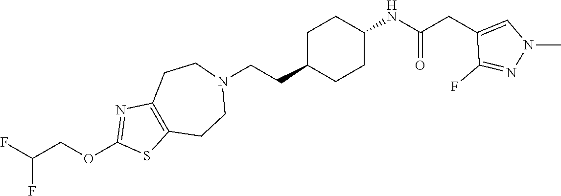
C1C(CCN2CCC3=C(CC2)SC(OCC(F)F)=N3)CCC(NC(CC2=CN(C)N=C2F)=O)C1
